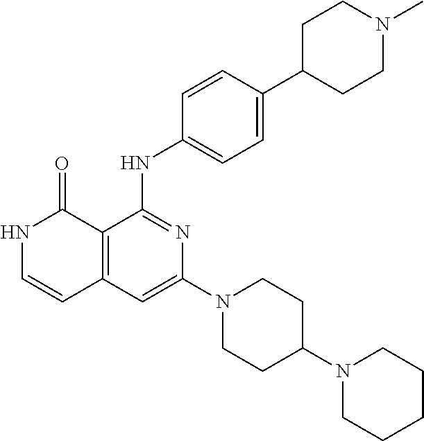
C1=CC(NC2=NC(N3CCC(N4CCCCC4)CC3)=CC3=C2C(=O)NC=C3)=CC=C1C1CCN(C)CC1
